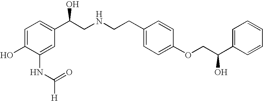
C1=C(O)C(NC([H])=O)=CC(C(CNCCC2=CC=C(OCC(C3=CC=CC=C3)O)C=C2)O)=C1
